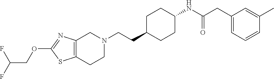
C(CC1CCC(NC(CC2=CC=CC(C)=C2)=O)CC1)N1CC2=C(CC1)SC(OCC(F)F)=N2
